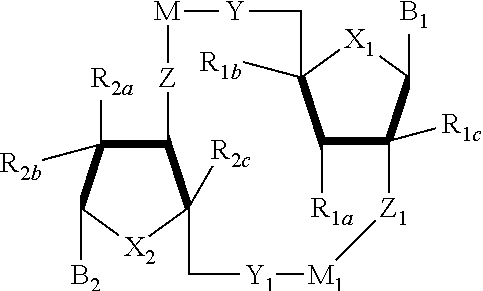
C1([R2a])([R2b])C2C([R2c])([X2]C1[B2])C[Y1][M1][Z1]C1([R1c])C([R1a])C([R1b])(C[Y][M][Z]2)[X1]C1[B1]
